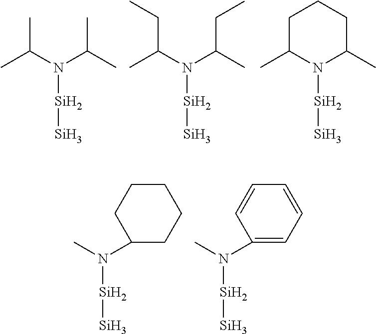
CC(N(C(C)C)[Si][Si])C.CC(N(C(C)CC)[Si][Si])CC.CC1N([Si][Si])C(C)CCC1.C1(N(C)[Si][Si])CCCCC1.C1(N(C)[Si][Si])=CC=CC=C1
